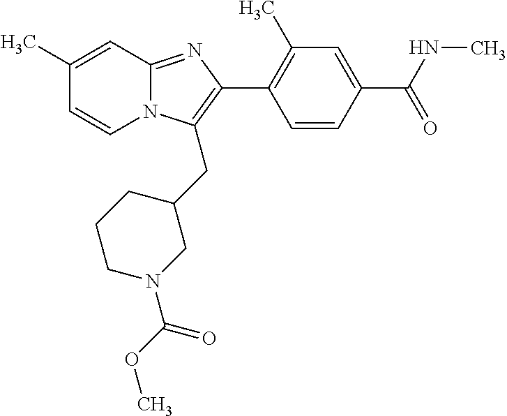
C1(C)=CC2=NC(C3=C(C)C=C(C(NC)=O)C=C3)=C(CC3CN(C(=O)OC)CCC3)N2C=C1
